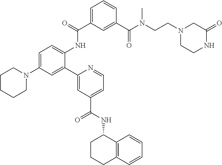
C1=C(C(=O)NC2=CC=C(N3CCCCC3)C=C2C2=CC(C(NC3CCCC4=C3C=CC=C4)=O)=CC=N2)C=C(C(N(CCN2CCNC(=O)C2)C)=O)C=C1
